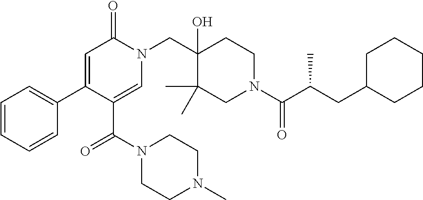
N1(CC2(O)C(C)(C)CN(C(=O)C(C)CC3CCCCC3)CC2)C(=O)C=C(C2=CC=CC=C2)C(C(=O)N2CCN(C)CC2)=C1
